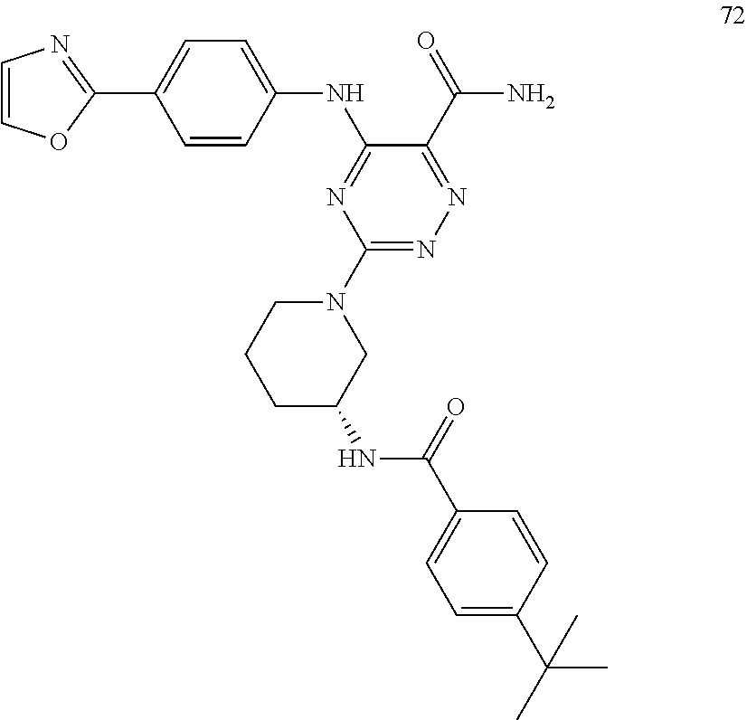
N1(C2=NN=C(C(=O)N)C(NC3=CC=C(C4=NC=CO4)C=C3)=N2)CCCC(NC(C2=CC=C(C(C)(C)C)C=C2)=O)C1
